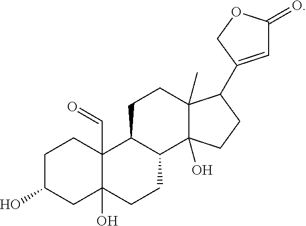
C1C(O)CC2(O)C(C=O)(C1)C1C(CC2)C2(O)C(C)(CC1)C(C1=CC(=O)OC1)CC2
